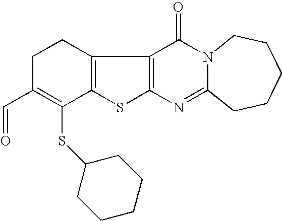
C12=C(C3=C(S1)N=C1N(C3=O)CCCCC1)CCC(C=O)=C2SC1CCCCC1
